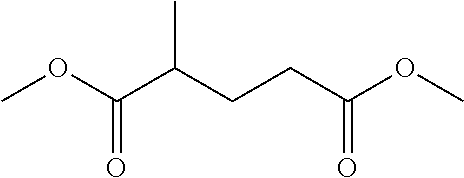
COC(C(CCC(OC)=O)C)=O
